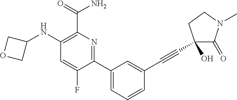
C1(NC2COC2)=C(C(=O)N)N=C(C2=CC=CC(C#CC3(O)C(=O)N(C)CC3)=C2)C(F)=C1
